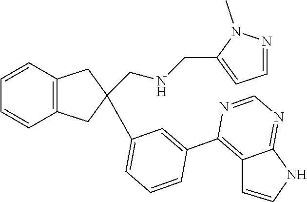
C12=C(C=CC=C1)CC(CNCC1=CC=NN1C)(C1=CC=CC(C3=C4C(=NC=N3)NC=C4)=C1)C2
